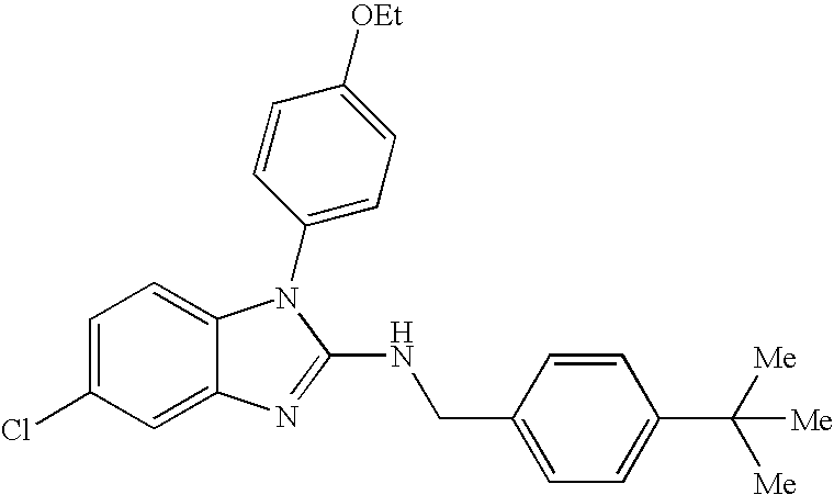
C1=C(Cl)C=C2C(=C1)N(C1=CC=C([OEt])C=C1)C(NCC1=CC=C(C([Me])([Me])[Me])C=C1)=N2
